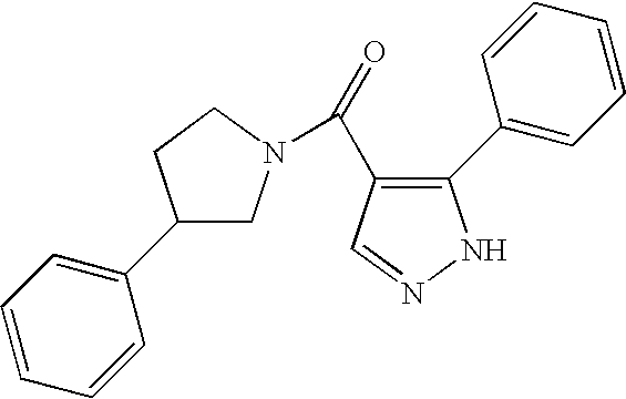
C1(C2=CC=CC=C2)CN(C(=O)C2=C(C3=CC=CC=C3)NN=C2)CC1
